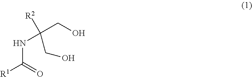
N(C(=O)[R1])C([R2])(CO)CO
